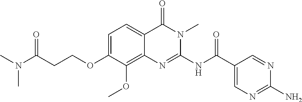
C1=C(OCCC(N(C)C)=O)C(OC)=C2C(=C1)C(=O)N(C)C(NC(C1=CN=C(N)N=C1)=O)=N2
